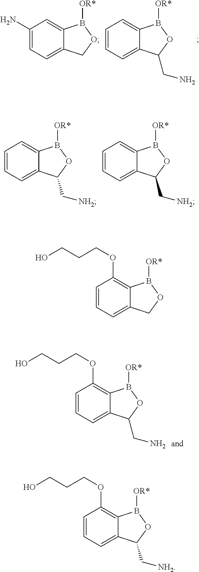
C1=CC=C2C(=C1)B([OR*])OC2C[NH2].C1=CC=C2C(=C1)B([OR*])OC2C[NH2].C1=CC=C2C(=C1OCCCO)B([OR*])OC2CN.C1(N)=CC=C2C(=C1)B([OR*])OC2.C1=CC=C2C(=C1)B([OR*])OC2CN.C1=CC=C2C(=C1OCCCO)B([OR*])OC2.C1=CC=C2C(=C1OCCCO)B([OR*])OC2C[NH2]
